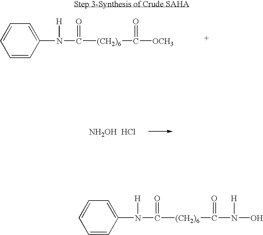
C1=CC=C(N([H])C([(CH2)6]C([OCH3])=O)=O)C=C1.[NH2OH  HCl].C1=CC=C(N([H])C([(CH2)6]C(N(O)[H])=O)=O)C=C1
